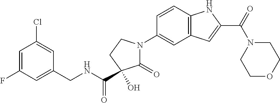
OC1(C(=O)NCC2=CC(F)=CC(Cl)=C2)C(=O)N(C2=CC3=C(C=C2)NC(C(=O)N2CCOCC2)=C3)CC1
